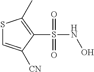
S1C=C([CN])C(S(=O)(=O)NO)=C1C
